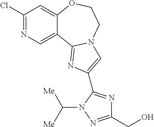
C1(Cl)=NC=C2C(=C1)OCCN1C2=NC(C2=NC(CO)=NN2C([Me])[Me])=C1
